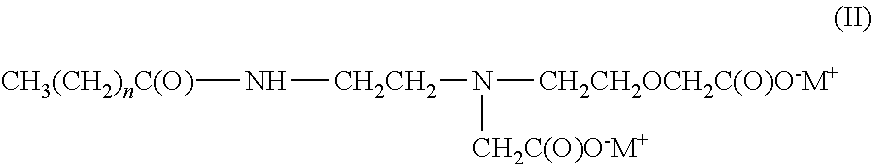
[CH3(CH2)nC(O)]N[CH2CH2]N([CH2CH2OCH2C(O)O-M+])[CH2C(O)O-M+]
